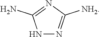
N1N=C([NH2])N=C1N
